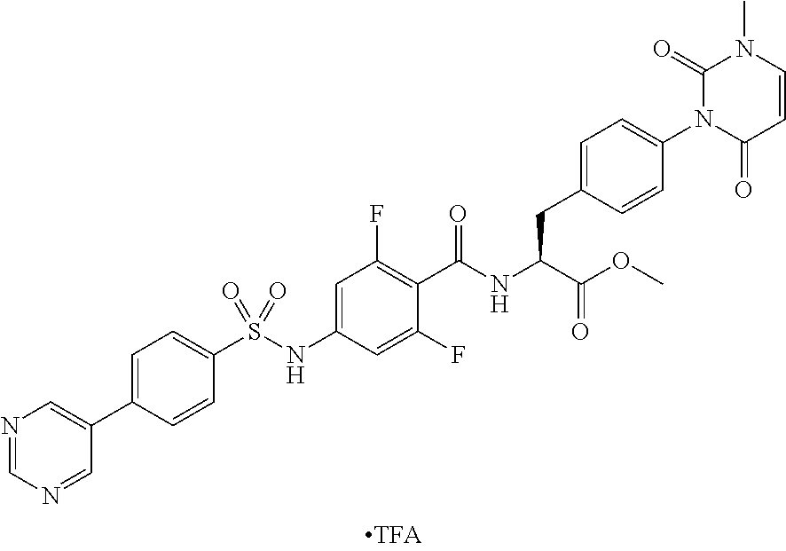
C1=NC=NC=C1C1=CC=C(S(NC2=CC(F)=C(C(NC(C(OC)=O)CC3=CC=C(N4C(=O)C=CN(C)C4=O)C=C3)=O)C(F)=C2)(=O)=O)C=C1
